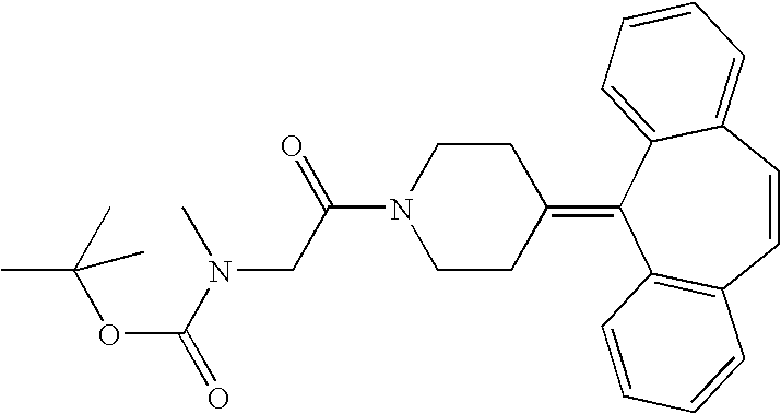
O(C(=O)N(CC(N1CCC(=C2C3=C(C=CC4=CC=CC=C24)C=CC=C3)CC1)=O)C)C(C)(C)C
